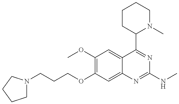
C1N(CCCOC2=C(OC)C=C3C(=C2)N=C(NC)N=C3C2N(C)CCCC2)CCC1
